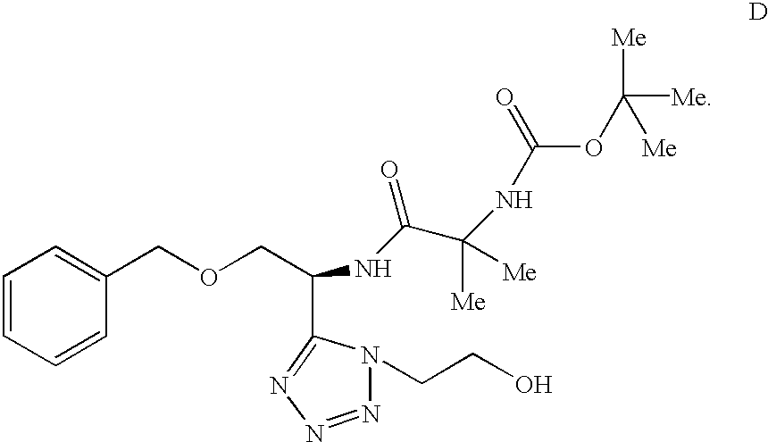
C1=CC=CC(COCC(NC(C(NC(OC([Me])([Me])[Me])=O)([Me])[Me])=O)C2=NN=NN2CCO)=C1
